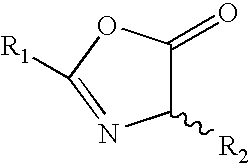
C1([R2])C(=O)OC([R1])=N1
